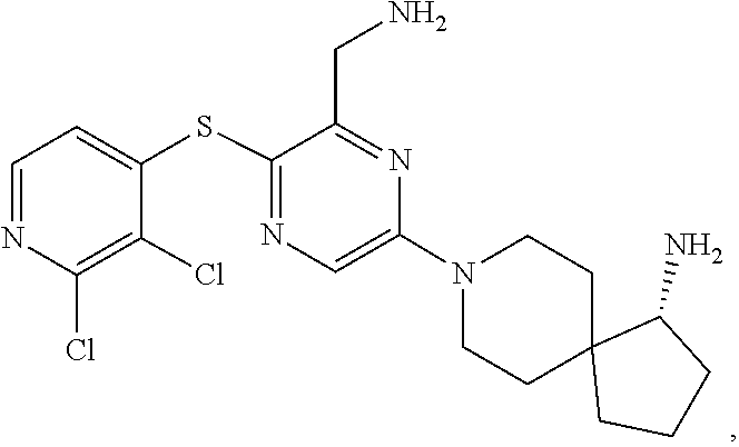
C1C2(CCCC2N)CCN(C2=CN=C(SC3=CC=NC(Cl)=C3Cl)C(CN)=N2)C1
